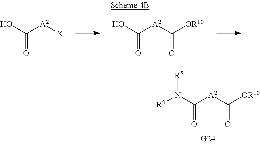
OC([A2][X])=O.OC([A2]C([OR10])=O)=O.N(C([A2]C([OR10])=O)=O)([R9])[R8]
